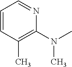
C1=CC(C)=C(N(C)C)N=C1
